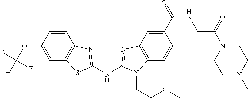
O(C1=CC2=C(C=C1)N=C(NC1=NC3=C(C=CC(C(NCC(N4CCN(C)CC4)=O)=O)=C3)N1CCOC)S2)C(F)(F)F
